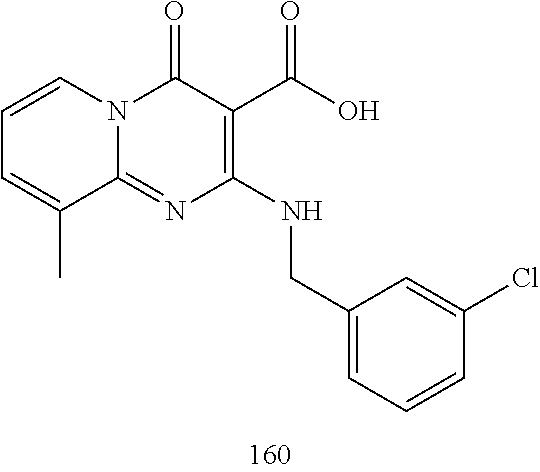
C1=CC=C(C)C2=NC(NCC3=CC=CC(Cl)=C3)=C(C(O)=O)C(=O)N12
